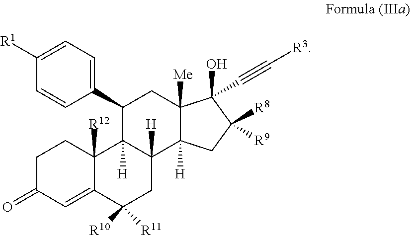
C1(C2=CC=C([R1])C=C2)C2([H])C([H])(C3([H])C([Me])(C1)C(O)(C#C[R3])C([R8])([R9])C3)CC([R10])([R11])C1=CC(=O)CCC21[R12]
